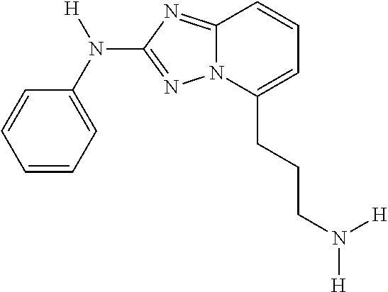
C1=CC=C(N([H])C2=NN3C(=N2)C=CC=C3CCCN([H])[H])C=C1
